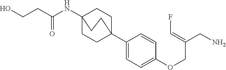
C(NC12CCC(C3=CC=C(OCC(=CF)CN)C=C3)(CC1)CC2)(CCO)=O
